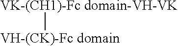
[VK-(CH1)-Fc domain-VH-VK][VH-(CK)-Fc domain]
